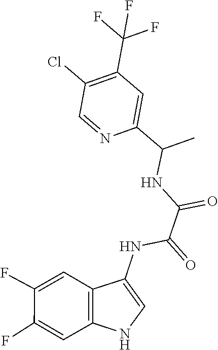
C(C(NC1=CNC2=C1C=C(F)C(F)=C2)=O)(NC(C1=CC(C(F)(F)F)=C(Cl)C=N1)C)=O
